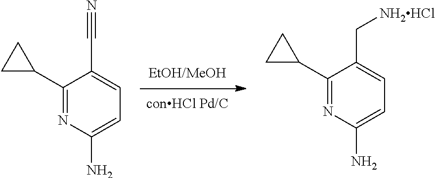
C1(C2CC2)=NC(N)=CC=C1C#N.C1(C2CC2)=NC(N)=CC=C1C[NH2HCl]
